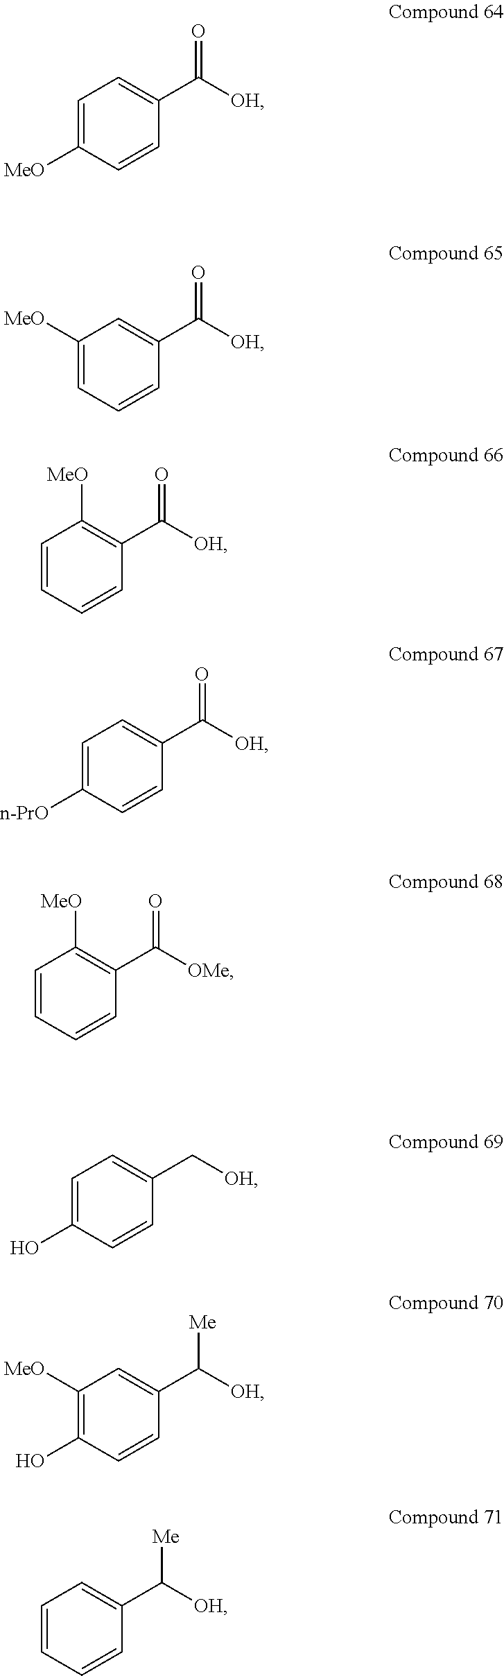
C1=C([MeO])C=CC(C([OH])=O)=C1.C1([MeO])=CC=CC(C([OH])=O)=C1.C1=CC=CC(C([OH])=O)=C1[MeO].C1=C([n-PrO])C=CC(C([OH])=O)=C1.C1=CC=CC(C([OMe])=O)=C1[MeO].C1=C(O)C=CC(C[OH])=C1.C1([MeO])=C(O)C=CC(C([OH])[Me])=C1.C1=CC=CC(C([OH])[Me])=C1
